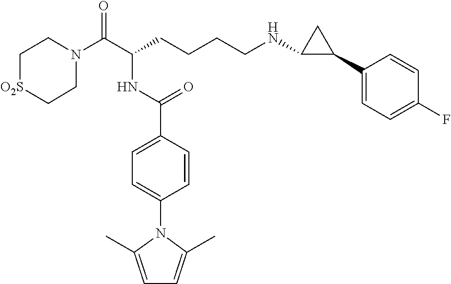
C1N(C(C(CCCCNC2C(C3=CC=C(F)C=C3)C2)NC(C2=CC=C(N3C(C)=CC=C3C)C=C2)=O)=O)CC[O2S]C1
